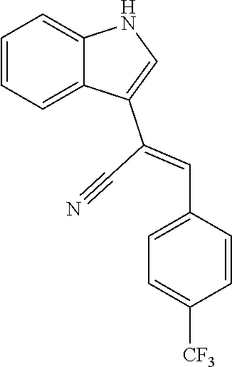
C1=CC=C2C(=C1)NC=C2C(=CC1=CC=C([CF3])C=C1)C#N
